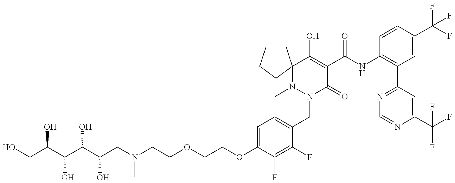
C(COCCN(CC(C(C(C(CO)O)O)O)O)C)OC1=CC=C(CN2C(=O)C(C(=O)NC3=C(C4=NC=NC(C(F)(F)F)=C4)C=C(C(F)(F)F)C=C3)=C(O)C3(N2C)CCCC3)C(F)=C1F
